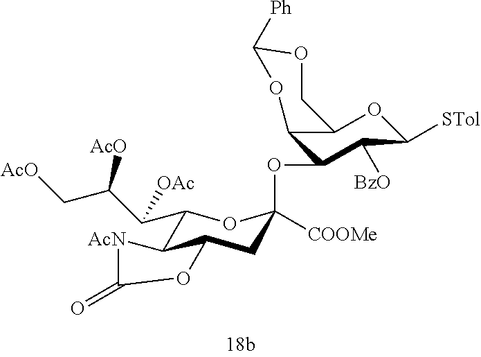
C1(C(C(C[AcO])[AcO])[OAc])C2C(CC(OC3C4C(OC([STol])C3[BzO])COC([Ph])O4)([COOMe])O1)OC(=O)[AcN]2
